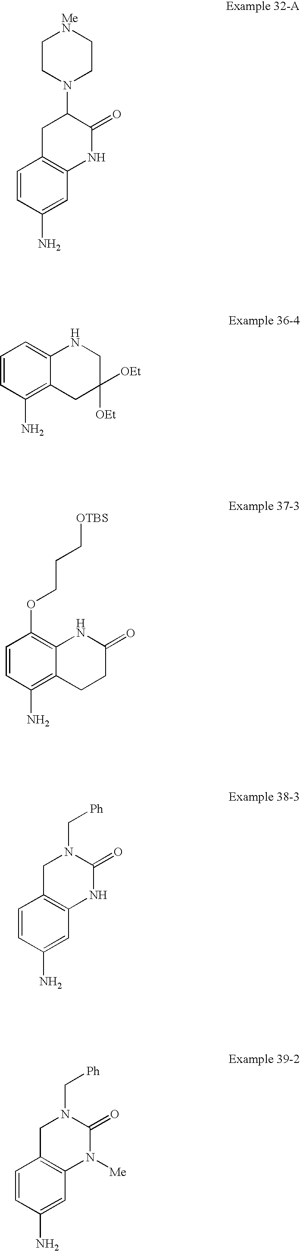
C12=C(C=C(N)C=C1)NC(=O)C(N1CC[MeN]CC1)C2.C1=C2C(=C(N)C=C1)CC([OEt])([OEt])CN2.C1(OCCC[OTBS])=C2C(=C(N)C=C1)CCC(=O)N2.C1=CC(N)=CC2=C1CN(C[Ph])C(=O)N2.C1=CC(N)=CC2=C1CN(C[Ph])C(=O)N2[Me]
